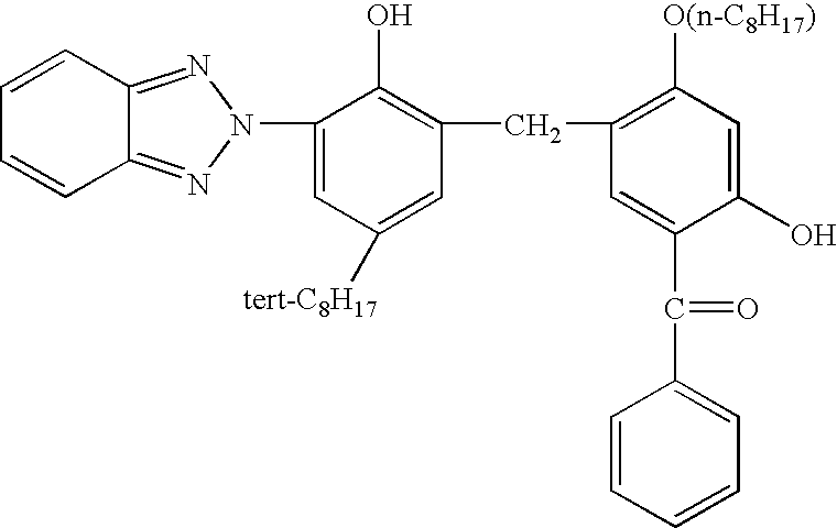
C1=CC2=NN(C3=CC([tert-C8H17])=CC(CC4=C([O(n-C8H17)])C=C(O)C(C(=O)C5=CC=CC=C5)=C4)=C3O)N=C2C=C1
